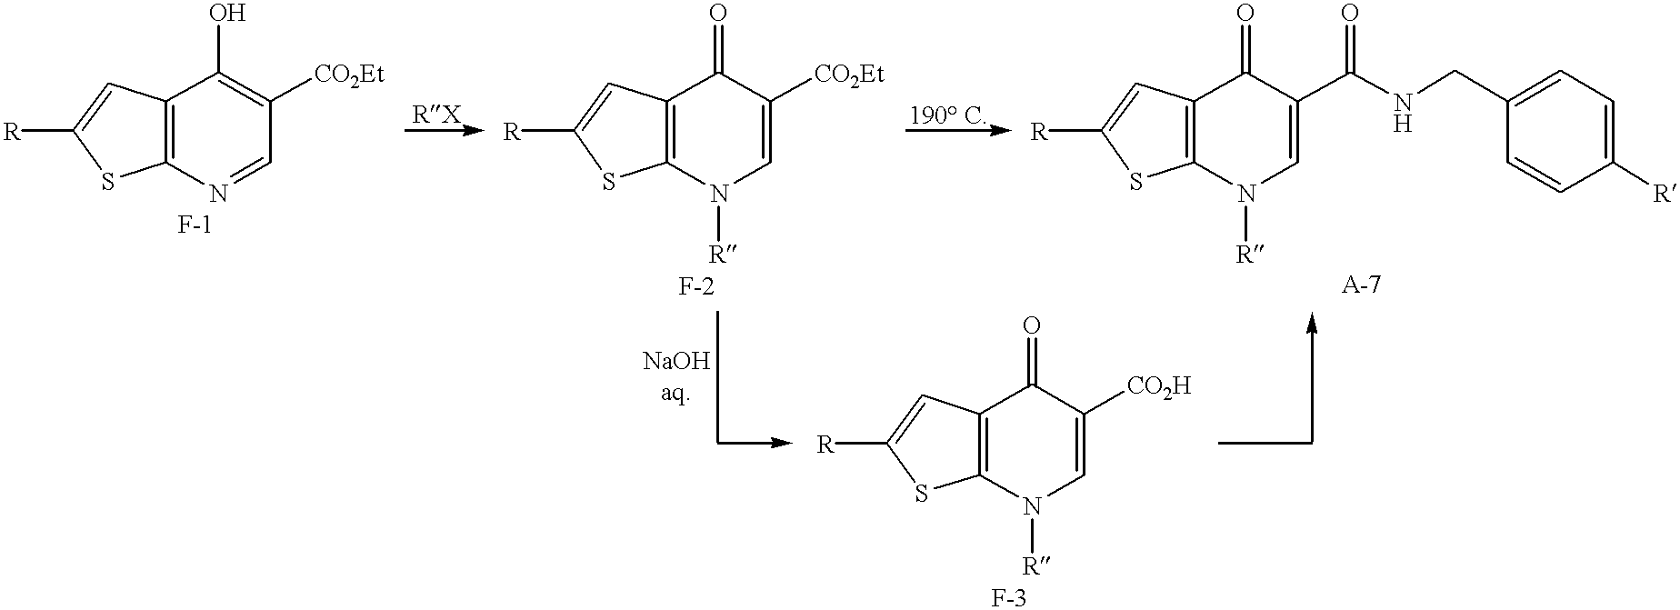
[R]C1=CC2=C(S1)N([R])C=C(C(NCC1=CC=C([R])C=C1)=O)C2=O.[R]C1=CC2=C(S1)N=CC([CO2Et])=C2O.[R]C1=CC2=C(S1)N([R])C=C([CO2Et])C2=O.[R]C1=CC2=C(S1)N([R])C=C([CO2H])C2=O
